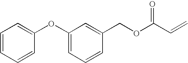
C1=CC=CC(OC2=CC=CC(COC(C=C)=O)=C2)=C1
